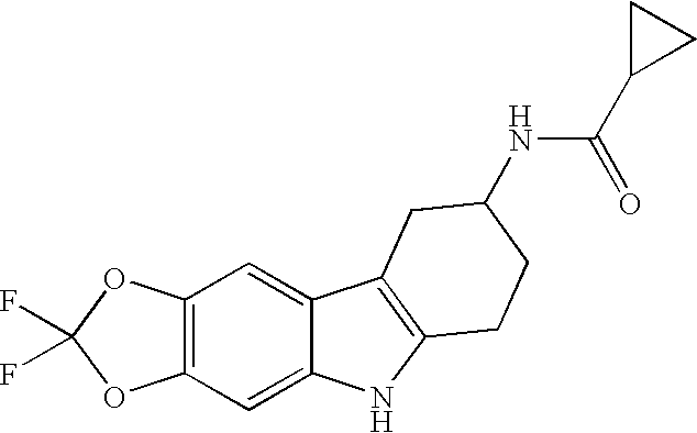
C12=C(C=C3C(=C1)C1=C(N3)CCC(NC(C3CC3)=O)C1)OC(F)(F)O2
